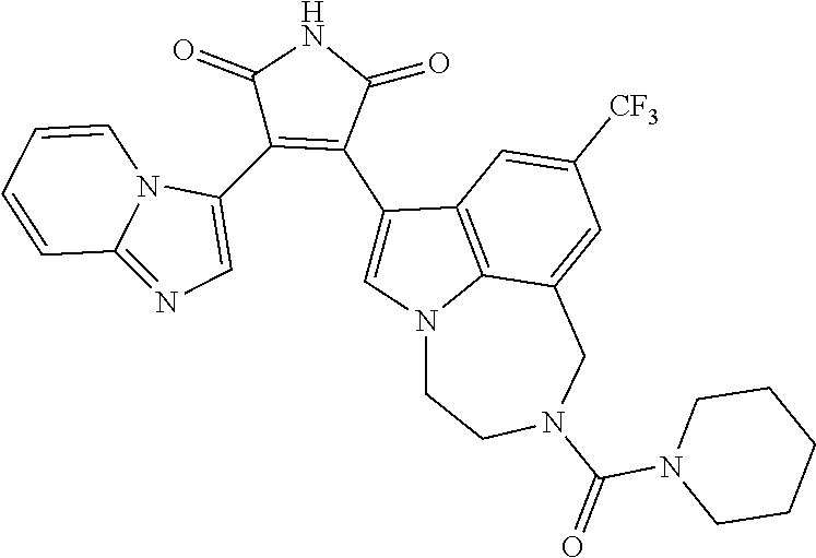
C12=NC=C(C3=C(C4=CN5C6=C4C=C([CF3])C=C6CN(C(N4CCCCC4)=O)CC5)C(=O)NC3=O)N1C=CC=C2
